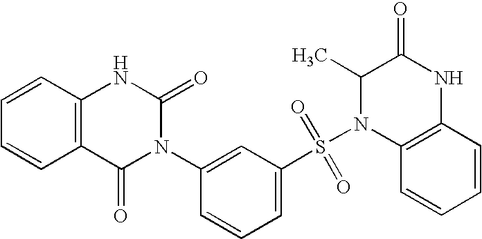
C1=CC2=C(C=C1)C(=O)N(C1=CC(S(=O)(=O)N3C(C)C(=O)NC4=C3C=CC=C4)=CC=C1)C(=O)N2
